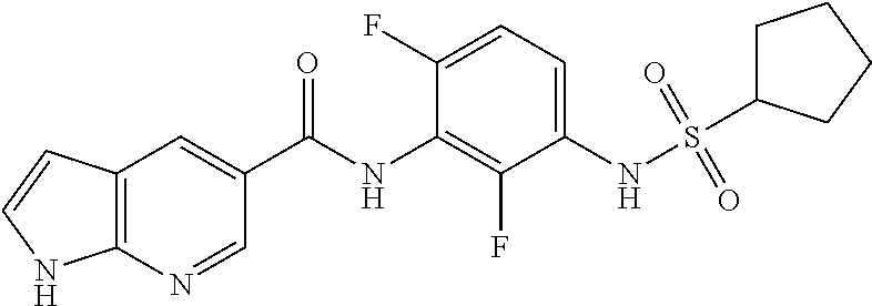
C12=C(N=CC(C(NC3=C(F)C(NS(=O)(=O)C4CCCC4)=CC=C3F)=O)=C1)NC=C2
